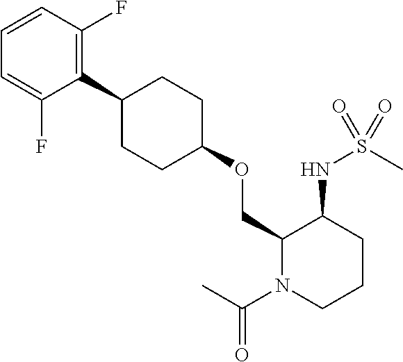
C1=CC(F)=C(C2CCC(OCC3N(C(C)=O)CCCC3NS(C)(=O)=O)CC2)C(F)=C1
